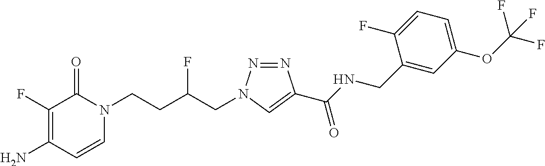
NC1=C(F)C(=O)N(CCC(CN2N=NC(C(NCC3=CC(OC(F)(F)F)=CC=C3F)=O)=C2)F)C=C1
